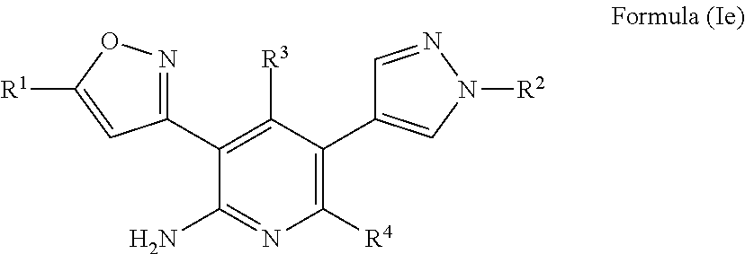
C1(C2=NOC([R1])=C2)=C([R3])C(C2=CN([R2])N=C2)=C([R4])N=C1N
